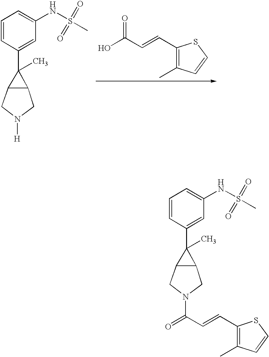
C1(C=CC(O)=O)=C(C)C=CS1.C1=CC(C2(C)C3C2CN([H])C3)=CC(NS(C)(=O)=O)=C1.C1=CC(C2(C)C3C2CN(C(C=CC2=C(C)C=CS2)=O)C3)=CC(NS(C)(=O)=O)=C1
